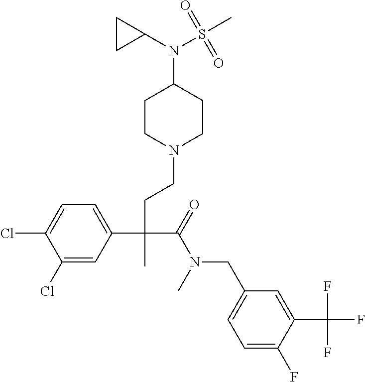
C1(Cl)=CC(C(CCN2CCC(N(C3CC3)S(C)(=O)=O)CC2)(C(=O)N(CC2=CC=C(F)C(C(F)(F)F)=C2)C)C)=CC=C1Cl
